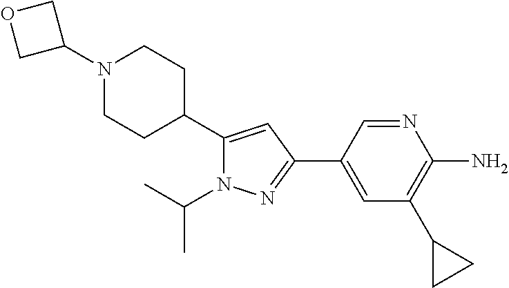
C1C(C2=CC(C3=CC(C4CC4)=C(N)N=C3)=NN2C(C)C)CCN(C2COC2)C1
